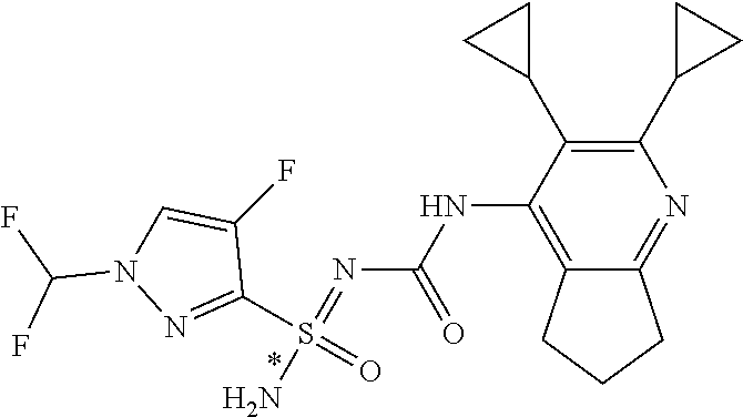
C1(C2CC2)=C(C2CC2)C(NC(N=S(N)(C2=NN(C(F)F)C=C2F)=O)=O)=C2C(=N1)CCC2
